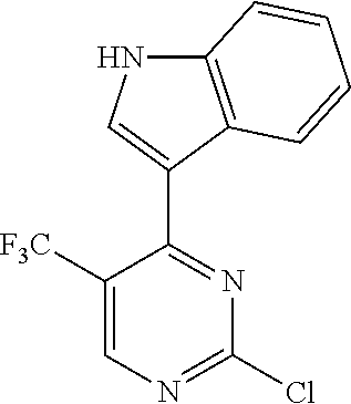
C1([F3C])=CN=C(Cl)N=C1C1=CNC2=C1C=CC=C2
